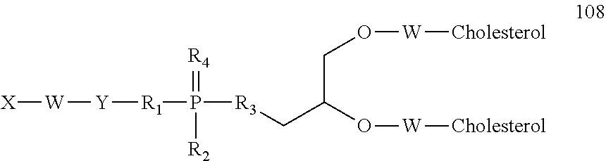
[X][W][Y][R1]P(=[R4])([R2])[R3]CC(O[W][Cholesterol])CO[W][Cholesterol]
